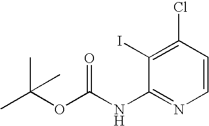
C1=CC(Cl)=C(I)C(NC(OC(C)(C)C)=O)=N1
